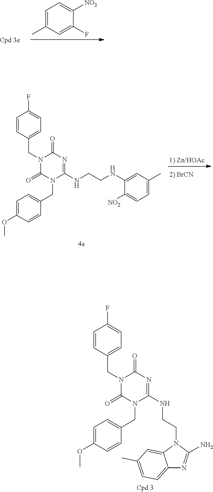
C1=C(C)C=C(F)C([NO2])=C1.C1=C(NCCNC2=NC(=O)N(CC3=CC=C(F)C=C3)C(=O)N2CC2=CC=C(OC)C=C2)C([NO2])=CC=C1C.C1=CC(CN2C(=O)N(CC3=CC=C(OC)C=C3)C(NCCN3C(N)=NC4=CC=C(C)C=C43)=NC2=O)=CC=C1F
